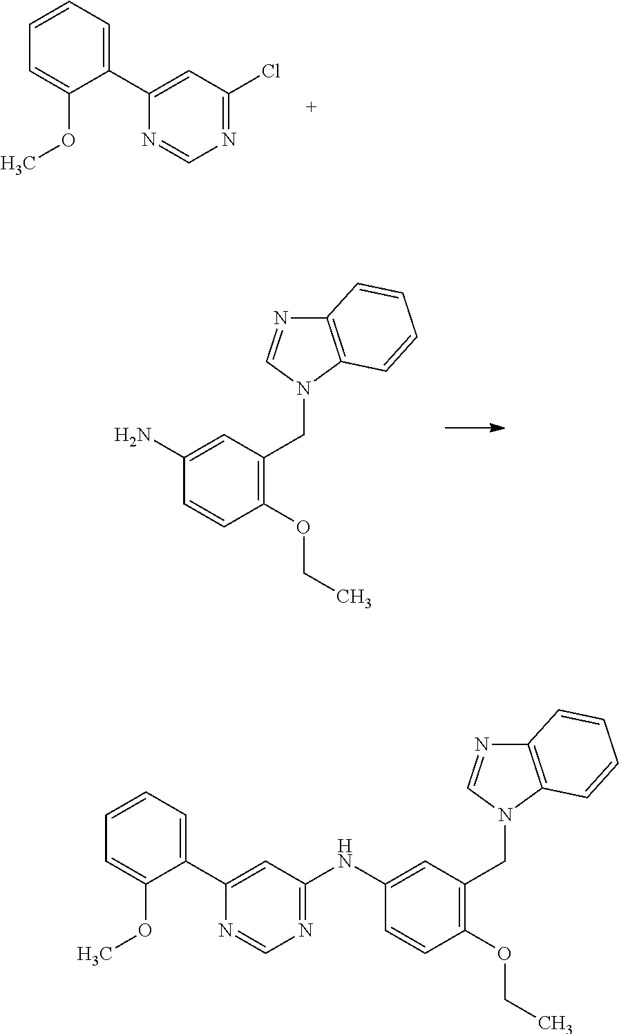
C1(OCC)=C(CN2C=NC3=C2C=CC=C3)C=C(N)C=C1.C1(C2=CC(Cl)=NC=N2)=CC=CC=C1OC.C1(C2=CC(NC3=CC(CN4C=NC5=C4C=CC=C5)=C(OCC)C=C3)=NC=N2)=CC=CC=C1OC
